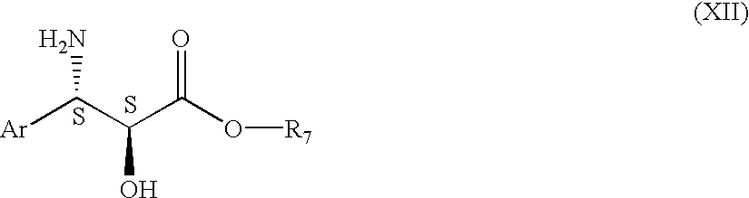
[Ar]C(C(C(O[R7])=O)O)N.S.S
